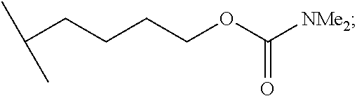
C(CCCCOC([NMe2])=O)(C)C
